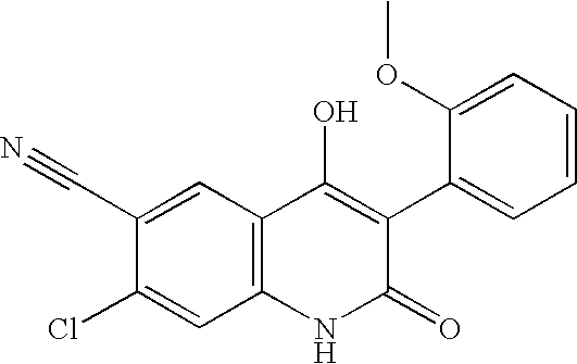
C1(C#N)=CC2=C(C=C1Cl)NC(=O)C(C1=CC=CC=C1OC)=C2O
